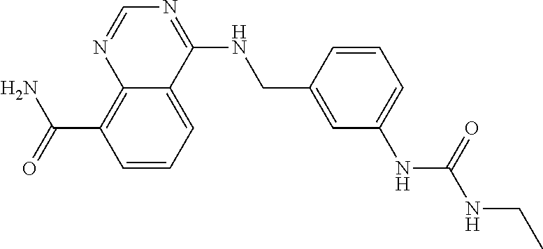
C(C1=C2N=CN=C(NCC3=CC(NC(=O)NCC)=CC=C3)C2=CC=C1)(N)=O
